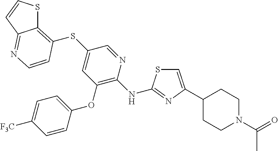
C1=C(C2CCN(C(=O)C)CC2)N=C(NC2=C(OC3=CC=C([F3C])C=C3)C=C(SC3=C4SC=CC4=NC=C3)C=N2)S1
